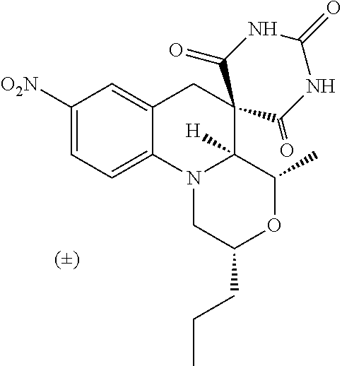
C1([O2N])=CC=C2C(=C1)CC1(C3([H])N2CC(CCC)OC3C)C(=O)NC(=O)NC1=O
